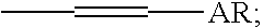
C([AR])=CC
